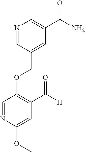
C(OC1=C(C([H])=O)C=C(OC)N=C1)C1=CC(C(N)=O)=CN=C1
